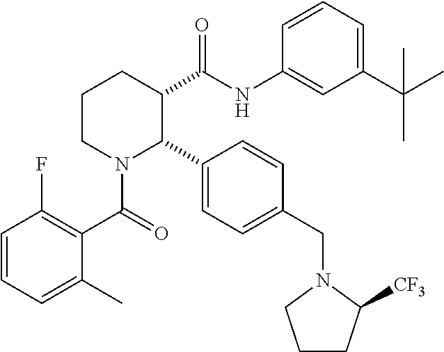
C1=CC=C(C)C(C(=O)N2C(C3=CC=C(CN4CCCC4[CF3])C=C3)C(C(NC3=CC(C(C)(C)C)=CC=C3)=O)CCC2)=C1F
